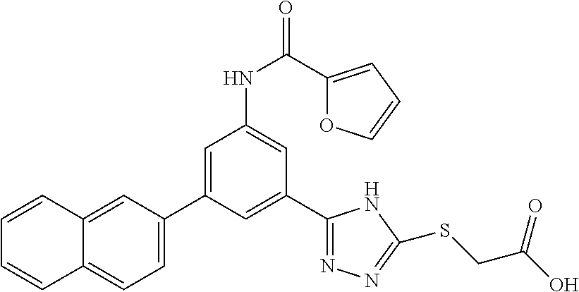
C1(C2=NN=C(SCC(O)=O)N2)=CC(C2=CC=C3C(=C2)C=CC=C3)=CC(NC(=O)C2=CC=CO2)=C1
